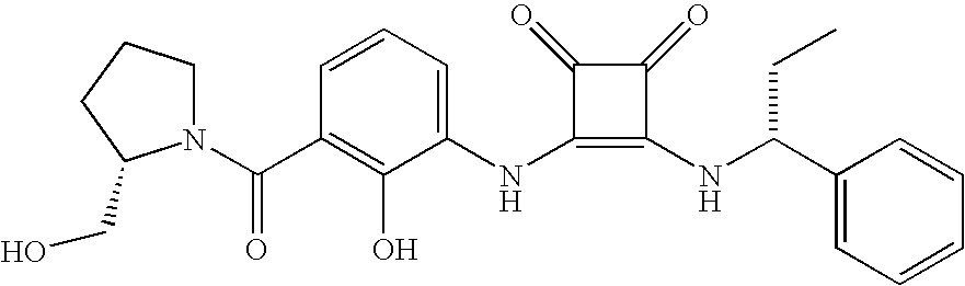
N(C1=C(NC(C2=CC=CC=C2)CC)C(=O)C1=O)C1=CC=CC(C(=O)N2CCCC2CO)=C1O
